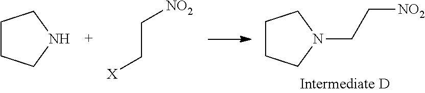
C1CCNC1.C(C[X])[NO2].C1CCN(CC[NO2])C1
